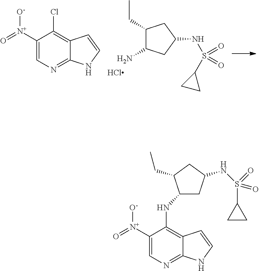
C1(CC)C(N)CC(NS(C2CC2)(=O)=O)C1.C1([N+]([O-])=O)=CN=C2C(=C1Cl)C=CN2.C1([N+]([O-])=O)=CN=C2C(=C1NC1CC(NS(C3CC3)(=O)=O)CC1CC)C=CN2
